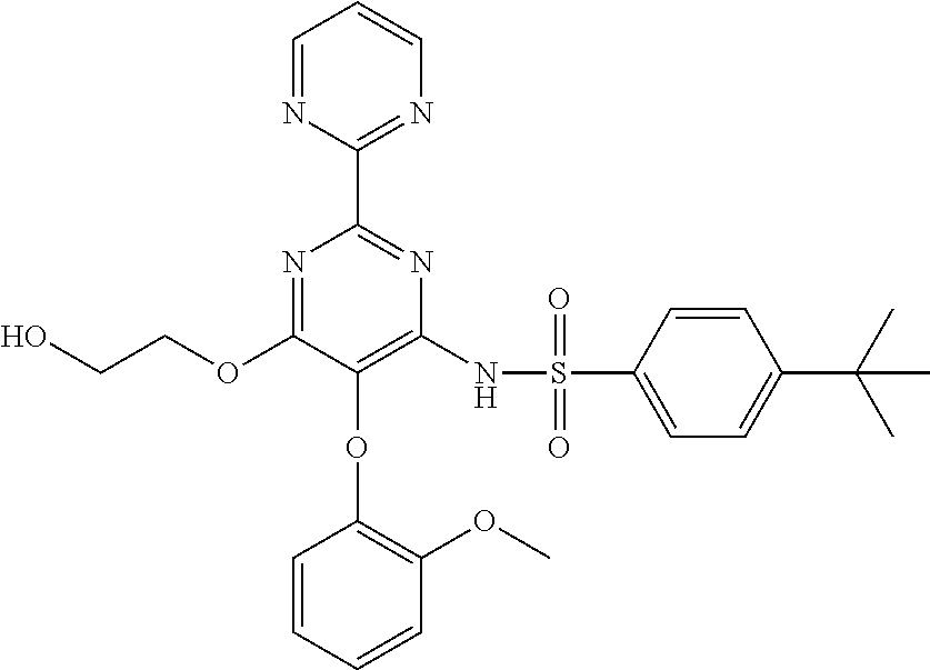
C1=NC(C2=NC(NS(C3=CC=C(C(C)(C)C)C=C3)(=O)=O)=C(OC3=C(OC)C=CC=C3)C(OCCO)=N2)=NC=C1
